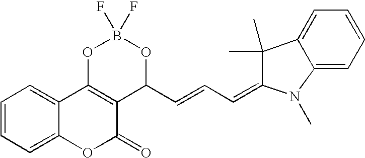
C1=CC=C2C(=C1)C1=C(C(=O)O2)C(C=CC=C2C(C)(C)C3=CC=CC=C3N2C)OB(F)(F)O1
